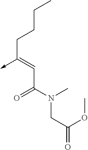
C(C(N(CC(=O)OC)C)=O)=C(CCCC)->C
